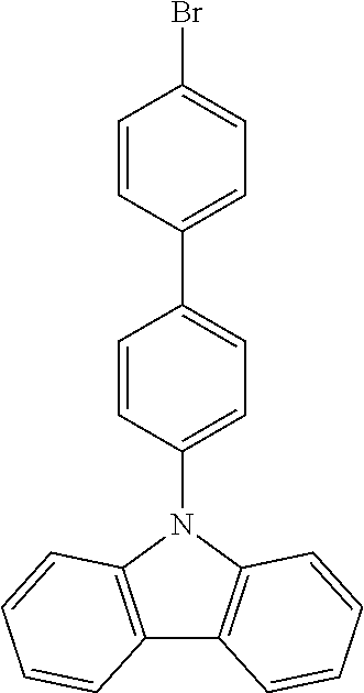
C1=CC(C2=CC=C(N3C4=C(C5=C3C=CC=C5)C=CC=C4)C=C2)=CC=C1Br
